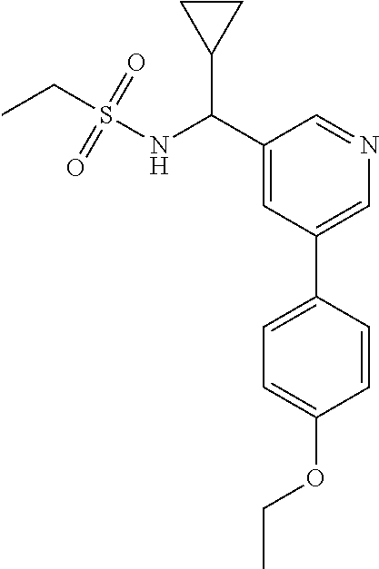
C1(C(NS(=O)(=O)CC)C2CC2)=CC(C2=CC=C(OCC)C=C2)=CN=C1
